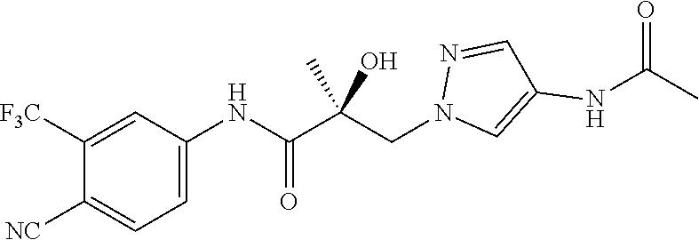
C1=C(NC(C(CN2C=C(NC(C)=O)C=N2)(C)O)=O)C=C([F3C])C([NC])=C1
